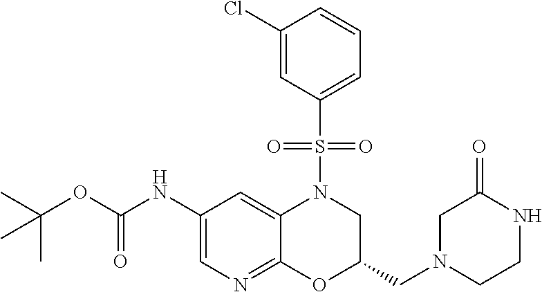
C1(NC(OC(C)(C)C)=O)=CN=C2C(=C1)N(S(C1=CC=CC(Cl)=C1)(=O)=O)CC(CN1CC(=O)NCC1)O2
